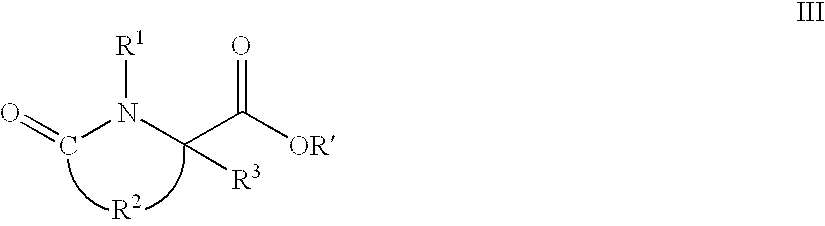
O=CN(C(C([OR])=O)[R3])[R1].[R2]
